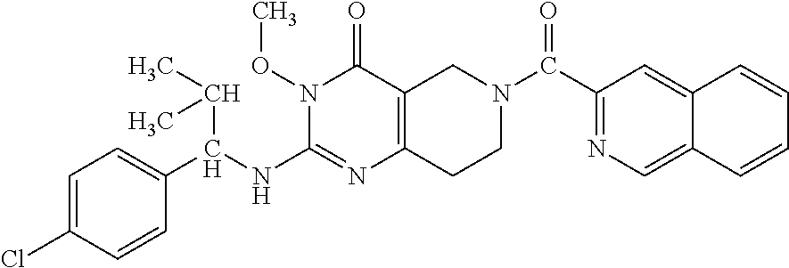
C1=C(Cl)C=CC(C(NC2=NC3=C(C(=O)N2OC)CN(C(=O)C2=NC=C4C(=C2)C=CC=C4)CC3)C(C)C)=C1
